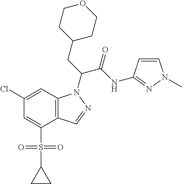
C12=C(C=C(Cl)C=C1S(C1CC1)(=O)=O)N(C(CC1CCOCC1)C(NC1=NN(C)C=C1)=O)N=C2
